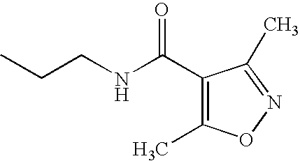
C(NCCC)(C1=C(C)ON=C1C)=O
